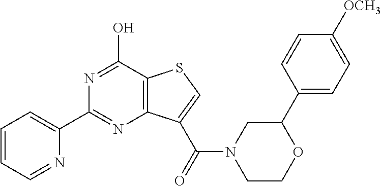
C1=CC=NC(C2=NC3=C(C(O)=N2)SC=C3C(N2CCOC(C3=CC=C([OCH3])C=C3)C2)=O)=C1
